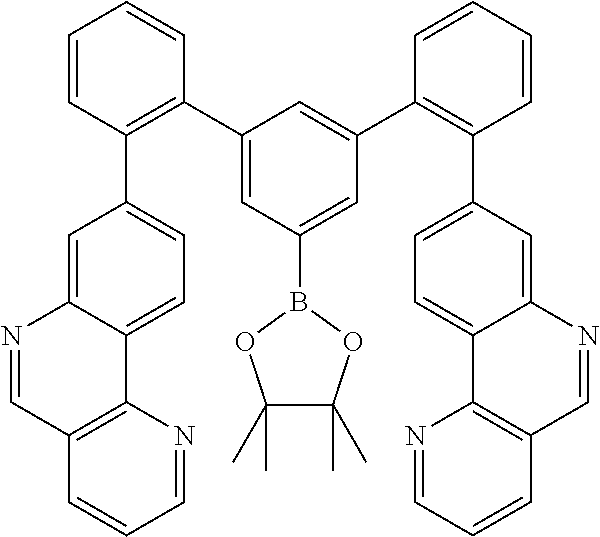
C1=CC(C2=CC=C3C(=C2)N=CC2=C3N=CC=C2)=C(C2=CC(B3OC(C)(C)C(C)(C)O3)=CC(C3=C(C4=CC=C5C(=C4)N=CC4=C5N=CC=C4)C=CC=C3)=C2)C=C1
